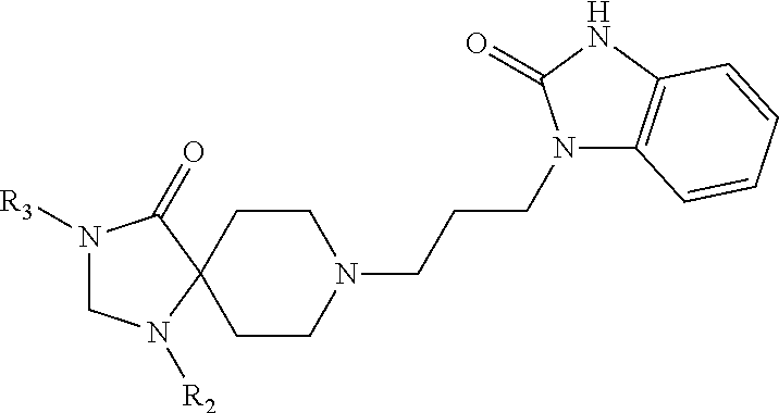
N1([R3])CN([R2])C2(C1=O)CCN(CCCN1C3=C(NC1=O)C=CC=C3)CC2
